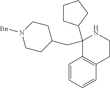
C1(C2CCCC2)(CC2CCN([Bn])CC2)C2=C(CCN1)C=CC=C2
